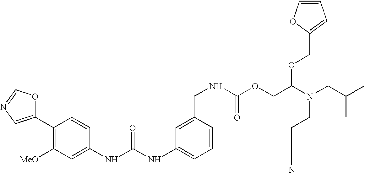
C1(C2=C([MeO])C=C(NC(NC3=CC=CC(CNC(OCC(OCC4=CC=CO4)N(CC(C)C)CCC#N)=O)=C3)=O)C=C2)=CN=CO1
